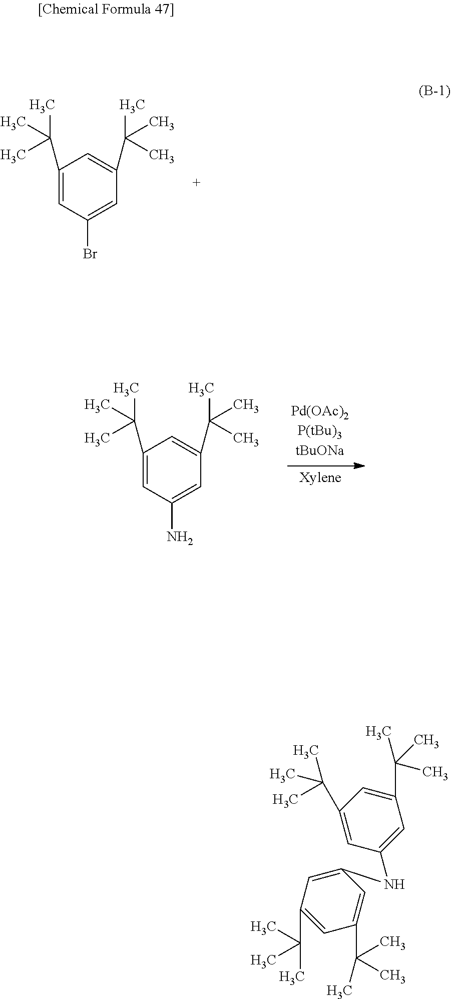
C1=C(C(C)(C)C)C=C(C(C)(C)C)C=C1Br.C1=C(C(C)(C)C)C=C(C(C)(C)C)C=C1N.C1=C(NC2=CC(C(C)(C)C)=CC(C(C)(C)C)=C2)C=C(C(C)(C)C)C=C1C(C)(C)C
